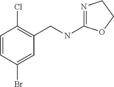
N1=C(NCC2=C(Cl)C=CC(Br)=C2)OCC1
